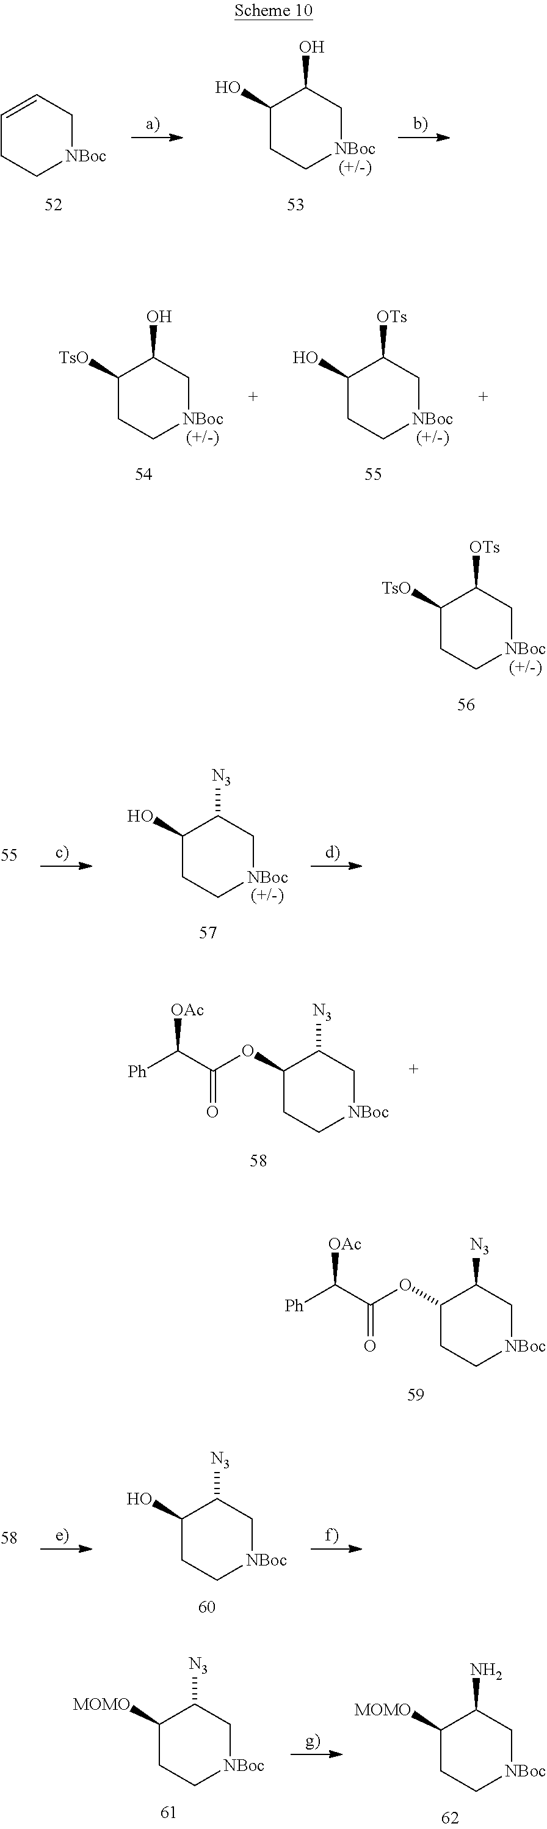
C1([TsO])CC[NBoc]CC1[OTs].C1(OC(=O)C([Ph])[OAc])CC[NBoc]CC1[N3].C1=CC[NBoc]CC1.C1(O)CC[NBoc]CC1O.C1(O)CC[NBoc]CC1[N3].C1(OC(=O)C([Ph])[OAc])CC[NBoc]CC1[N3].C1(O)CC[NBoc]CC1[N3].C1([MOMO])CC[NBoc]CC1[N3].C1([MOMO])CC[NBoc]CC1N.C1([TsO])CC[NBoc]CC1O.C1(O)CC[NBoc]CC1[OTs]
